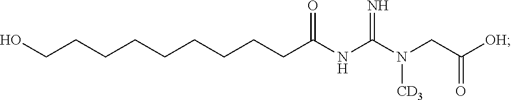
C(CCCCCCCCC(NC(N(CC([OH])=O)[CD3])=N)=O)O
